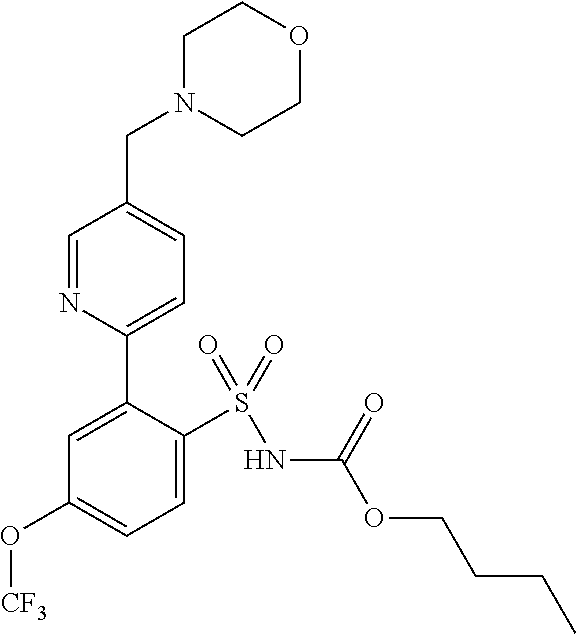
C1=C(S(=O)(=O)NC(OCCCC)=O)C(C2=CC=C(CN3CCOCC3)C=N2)=CC(O[CF3])=C1
